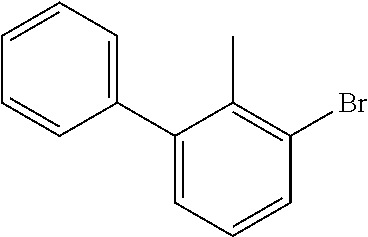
C1(C2=CC=CC(Br)=C2C)=CC=CC=C1
